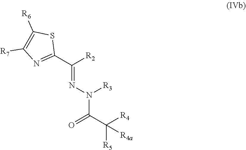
C(C([R5])([R4])[R4a])(=O)N([R3])N=C(C1=NC([R7])=C([R6])S1)[R2]
